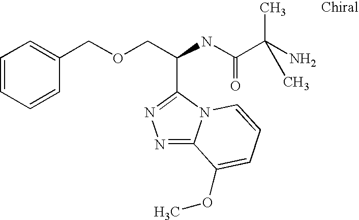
N1=C2N(C(C(COCC3=CC=CC=C3)NC(C(N)(C)C)=O)=N1)C=CC=C2OC
